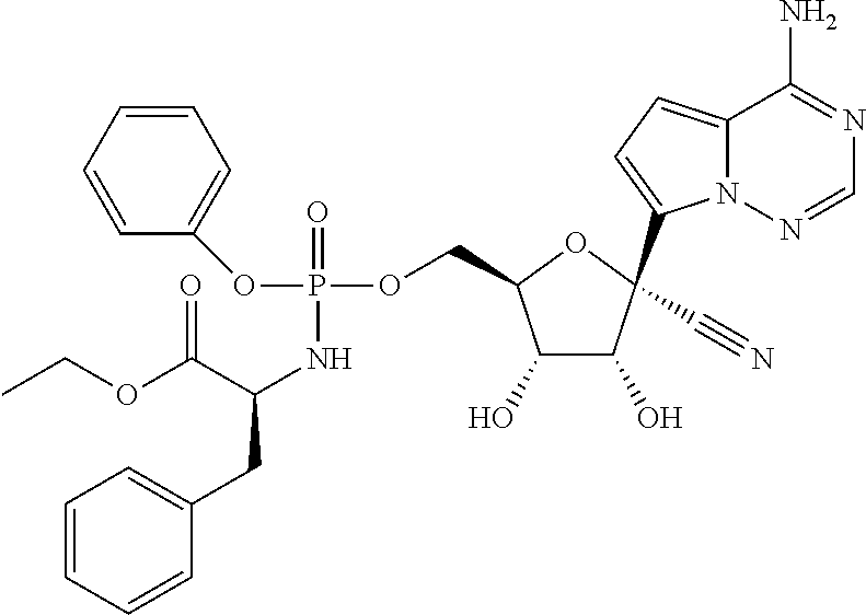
C12=CC=C(C3(C#N)C(O)C(O)C(COP(OC4=CC=CC=C4)(=O)NC(C(OCC)=O)CC4=CC=CC=C4)O3)N1N=CN=C2N
